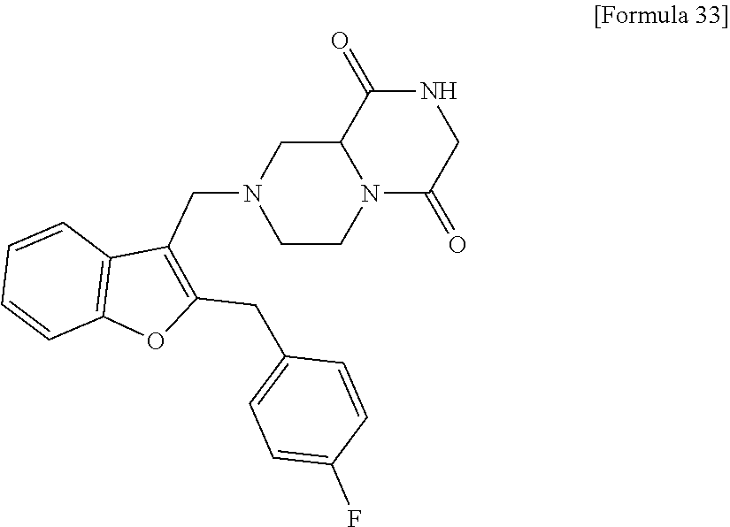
C1=CC2=C(C=C1)C(CN1CCN3C(C1)C(=O)NCC3=O)=C(CC1=CC=C(F)C=C1)O2
